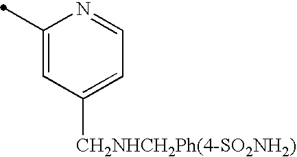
C1(C)=CC([CH2NHCH2Ph(4-SO2NH2)])=CC=N1
